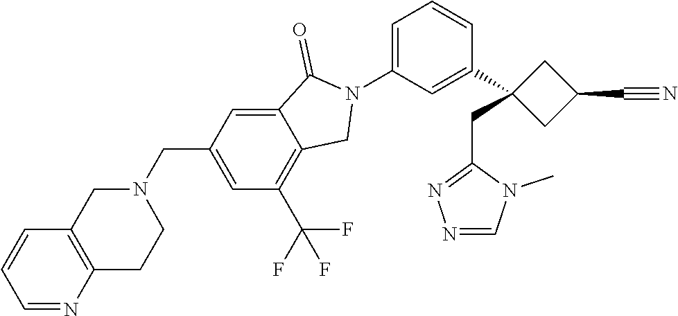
N1(C2=CC=CC(C3(CC4=NN=CN4C)CC(C#N)C3)=C2)C(=O)C2=CC(CN3CC4=C(CC3)N=CC=C4)=CC(C(F)(F)F)=C2C1
